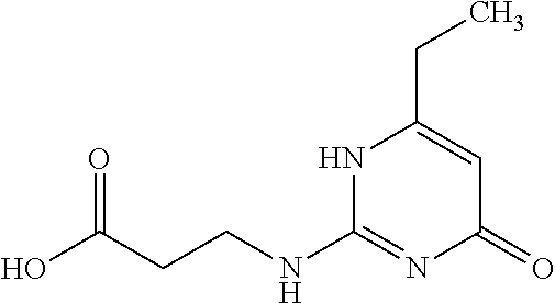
OC(CCNC1=NC(=O)C=C(CC)N1)=O
